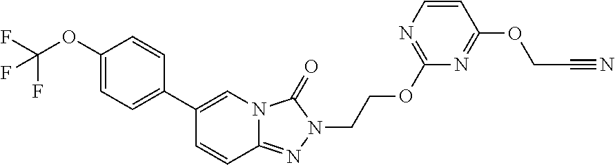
C1(OC(F)(F)F)=CC=C(C2=CN3C(=NN(CCOC4=NC=CC(OCC#N)=N4)C3=O)C=C2)C=C1
